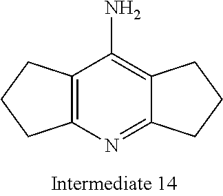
C12=NC3=C(C(N)=C1CCC2)CCC3
